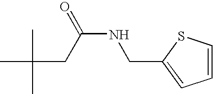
CC(CC(NCC1=CC=CS1)=O)(C)C
